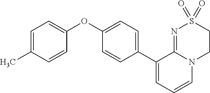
C1(C2=CC=CN3C2=NS(=O)(=O)CC3)=CC=C(OC2=CC=C(C)C=C2)C=C1
